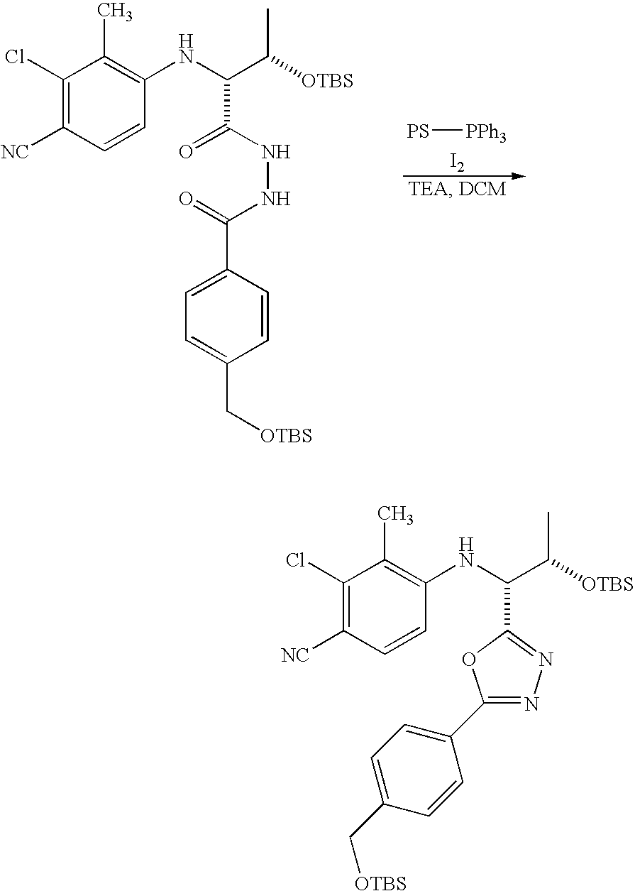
C1(Cl)=C([NC])C=CC(NC(C([OTBS])C)C(NNC(C2=CC=C(C[OTBS])C=C2)=O)=O)=C1C.[PS][PPh3].[I2].C1(Cl)=C([NC])C=CC(NC(C([OTBS])C)C2=NN=C(C3=CC=C(C[OTBS])C=C3)O2)=C1C
